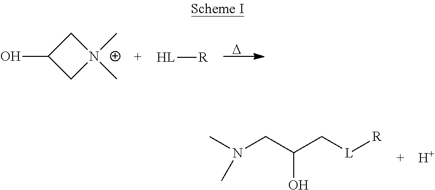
C1C(O)C[N+]1(C)C.[HL][R].[D].CN(CC(C[L][R])O)C.[H]
